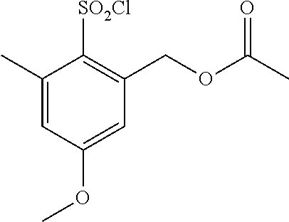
C1([SO2Cl])=C(COC(C)=O)C=C(OC)C=C1C
